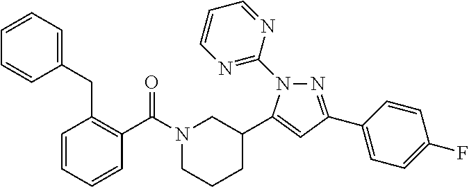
N1(C(C2=C(CC3=CC=CC=C3)C=CC=C2)=O)CCCC(C2=CC(C3=CC=C(F)C=C3)=NN2C2=NC=CC=N2)C1
